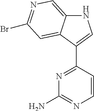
N1C2=CN=C(Br)C=C2C(C2=NC(N)=NC=C2)=C1
